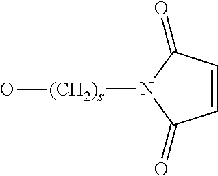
C1=CC(=O)N([(CH2)s]O)C1=O
